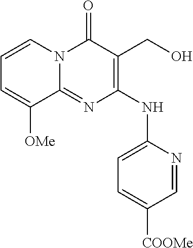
C1=CN2C(=NC(NC3=CC=C([COOMe])C=N3)=C(CO)C2=O)C([OMe])=C1
